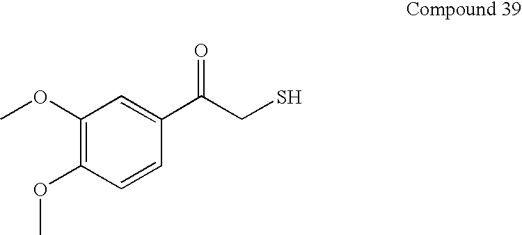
C1(OC)=C(OC)C=CC(C(CS)=O)=C1
